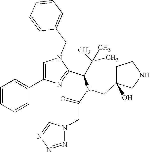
N1(CC2=CC=CC=C2)C=C(C2=CC=CC=C2)N=C1C(N(CC1(O)CCNC1)C(CN1N=NN=C1)=O)C(C)(C)C
